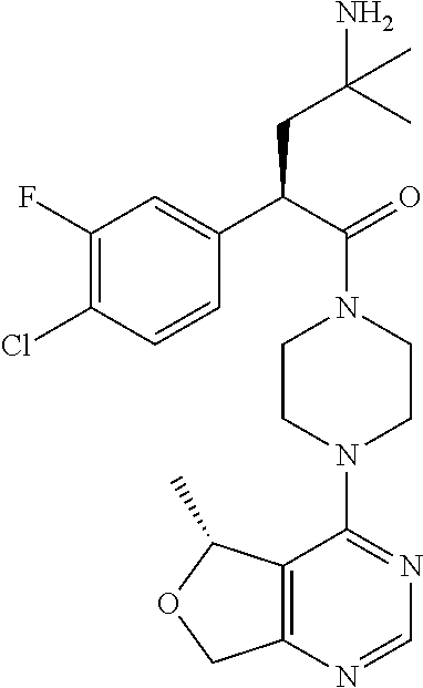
C12=C(N=CN=C1N1CCN(C(C(C3=CC(F)=C(Cl)C=C3)CC(N)(C)C)=O)CC1)COC2C
